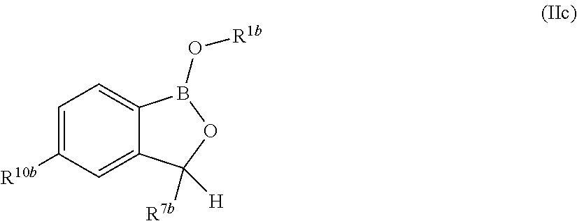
C1=C([R10b])C=C2C(=C1)B(O[R1b])OC2([H])[R7b]
